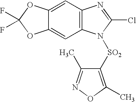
C12=CC3=C(C=C1OC(F)(F)O2)N([SO2]C1=C(C)ON=C1C)C(Cl)=N3
